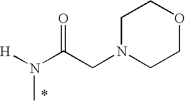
[H]N(C(CN1CCOCC1)=O)C
